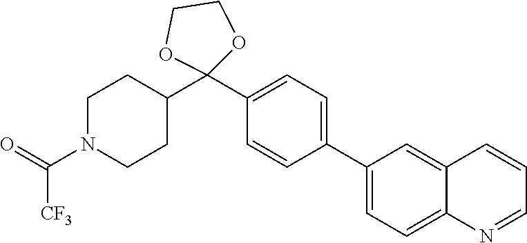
C1N(C([CF3])=O)CCC(C2(C3=CC=C(C4=CC=C5C(=C4)C=CC=N5)C=C3)OCCO2)C1
